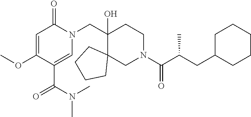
CN(C(C1=CN(CC2(O)C3(CN(C(=O)C(CC4CCCCC4)C)CC2)CCCC3)C(=O)C=C1OC)=O)C
